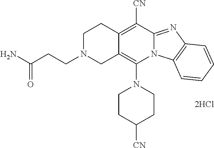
NC(CCN1CCC2=C([CN])C3=NC4=C(N3C(N3CCC([CN])CC3)=C2C1)C=CC=C4)=O
